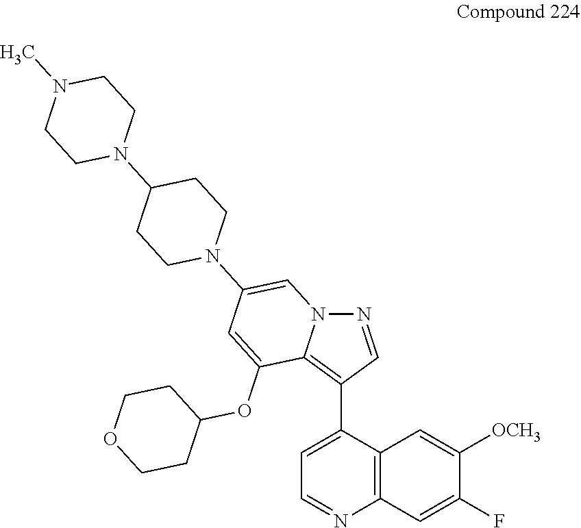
C12=C(C(C3=C4N(N=C3)C=C(N3CCC(N5CCN(C)CC5)CC3)C=C4OC3CCOCC3)=CC=N1)C=C([OCH3])C(F)=C2
